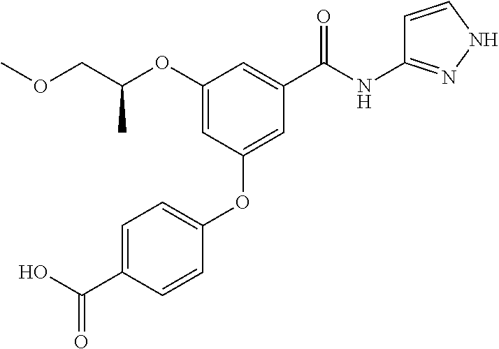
C1(OC(COC)C)=CC(OC2=CC=C(C(O)=O)C=C2)=CC(C(NC2=NNC=C2)=O)=C1
